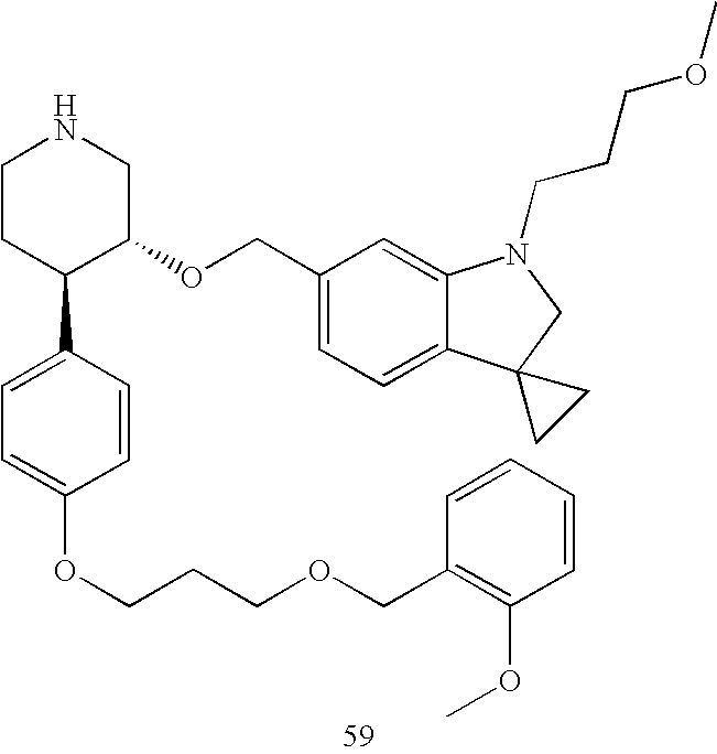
C1CC(C2=CC=C(OCCCOCC3=C(OC)C=CC=C3)C=C2)C(OCC2=CC=C3C(=C2)N(CCCOC)CC32CC2)CN1
